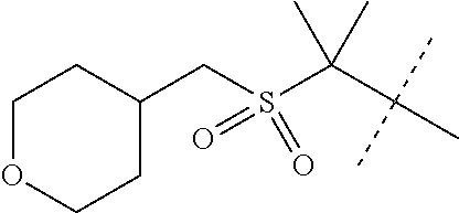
C(S(C(C(C)(C)C)(C)C)(=O)=O)C1CCOCC1
